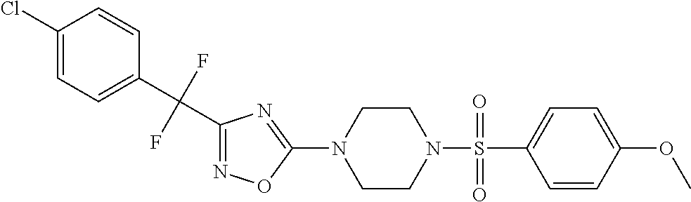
N1=C(C(C2=CC=C(Cl)C=C2)(F)F)N=C(N2CCN(S(=O)(C3=CC=C(OC)C=C3)=O)CC2)O1
